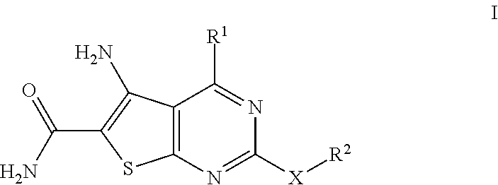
C1([X][R2])=NC2=C(C([R1])=N1)C(N)=C(C(N)=O)S2
